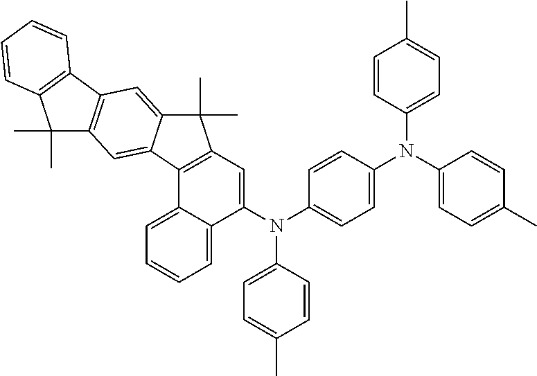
C1=CC(N(C2=CC3=C(C4=CC=CC=C24)C2=CC4=C(C=C2C3(C)C)C2=C(C4(C)C)C=CC=C2)C2=CC=C(N(C3=CC=C(C)C=C3)C3=CC=C(C)C=C3)C=C2)=CC=C1C
